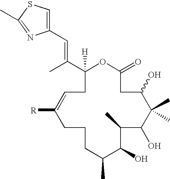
C1(C(C)=CC2=CSC(C)=N2)([H])CC=C([R])CCCC(C)C(O)C(C)C(O)C(C)(C)C(O)CC(=O)O1
